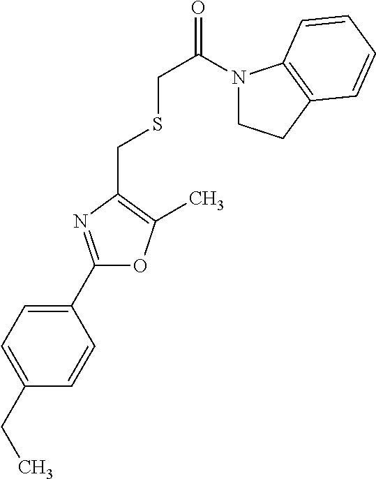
C(SCC(=O)N1CCC2=C1C=CC=C2)C1=C(C)OC(C2=CC=C(CC)C=C2)=N1
